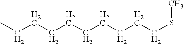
C(CCCCCSC)CCCC
